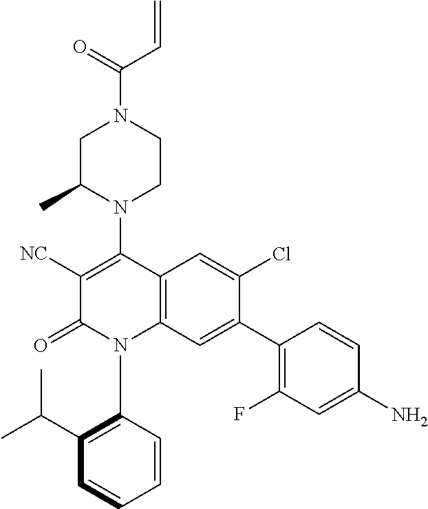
C1C(C)N(C2=C([NC])C(=O)N(C3=C(C(C)C)C=CC=C3)C3=C2C=C(Cl)C(C2=C(F)C=C(N)C=C2)=C3)CCN1C(=O)C=C
